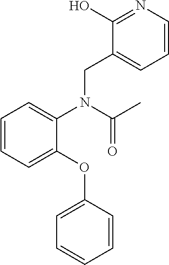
C1=CC=C(OC2=CC=CC=C2)C(N(CC2=CC=CN=C2O)C(C)=O)=C1
